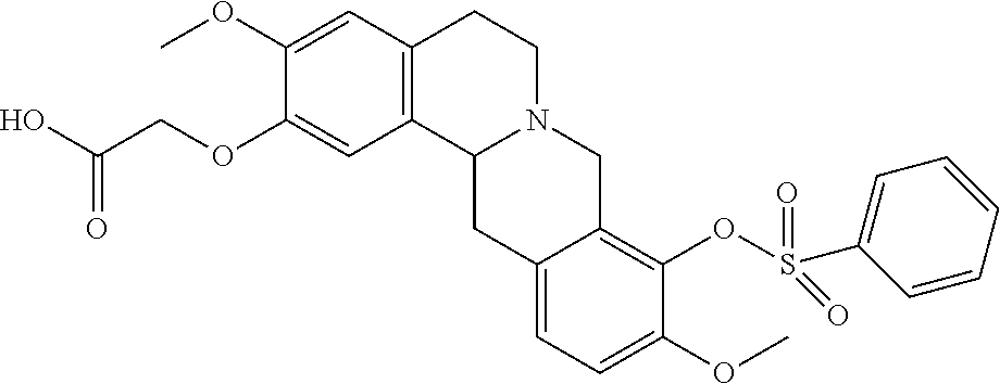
C1(OCC(O)=O)=CC2=C(C=C1OC)CCN1C2CC2=CC=C(OC)C(OS(C3=CC=CC=C3)(=O)=O)=C2C1
